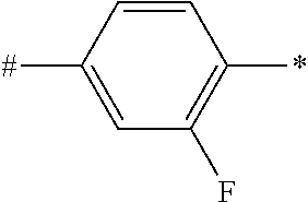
C1=CC([#])=CC(F)=C1*
